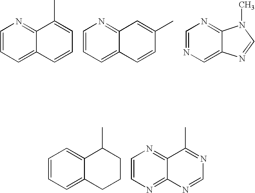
C1=CC=C2C(=N1)C(C)=CC=C2.C1=CC=C2C(=N1)C=C(C)C=C2.C1=NC=C2C(=N1)N(C)C=N2.C1=CC=C2C(=C1)C(C)CCC2.C1=CN=C2C(=N1)C(C)=NC=N2
